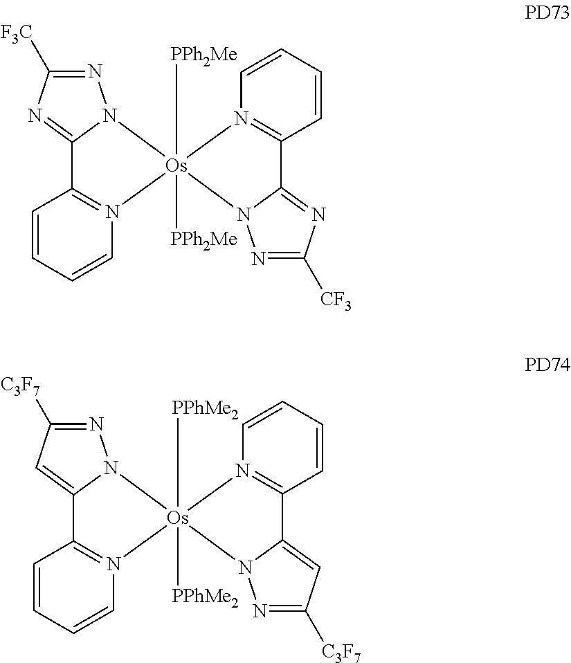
C1=CC=CN2=C1C1=NC([F3C])=NN1[Os]21([PPh2Me])([PPh2Me])N2=C(C=CC=C2)C2=NC([CF3])=NN21.C1=CC=CN2=C1C1=CC([C3F7])=NN1[Os]21([PPhMe2])([PPhMe2])N2=C(C=CC=C2)C2=CC([C3F7])=NN21
